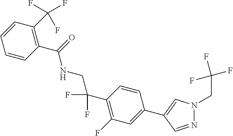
C1(C2=CN(CC(F)(F)F)N=C2)=CC(F)=C(C(F)(F)CNC(C2=C(C(F)(F)F)C=CC=C2)=O)C=C1
